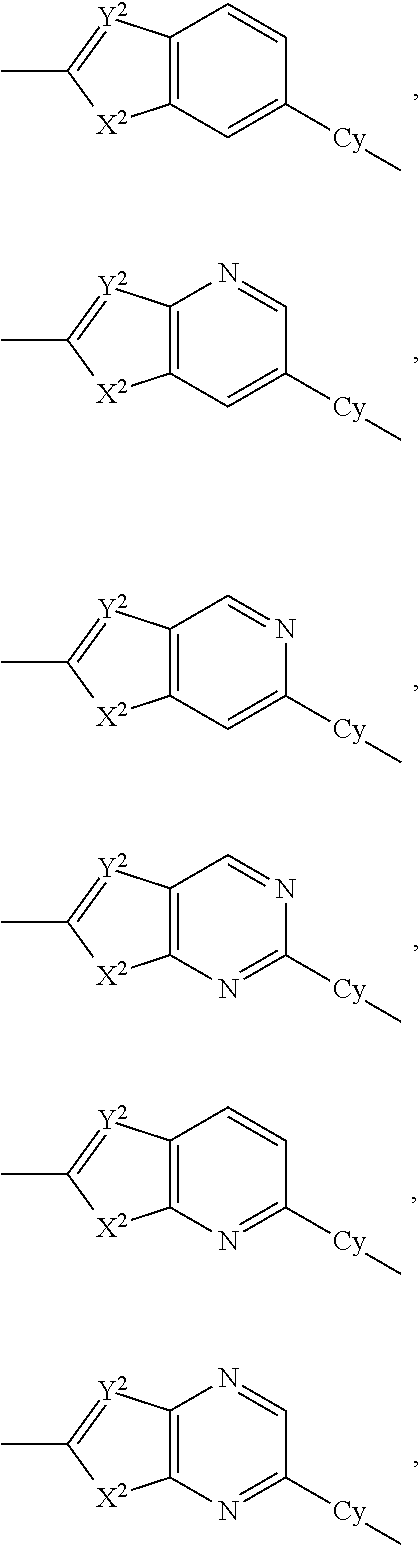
C12=C([Y2]=C(C)[X2]1)N=CC([Cy]C)=C2.C12=C([Y2]=C(C)[X2]1)N=CC([Cy]C)=N2.C12=C([Y2]=C(C)[X2]1)C=NC([Cy]C)=C2.C12=C([Y2]=C(C)[X2]1)C=CC([Cy]C)=C2.C12=C([Y2]=C(C)[X2]1)C=NC([Cy]C)=N2.C12=C([Y2]=C(C)[X2]1)C=CC([Cy]C)=N2
